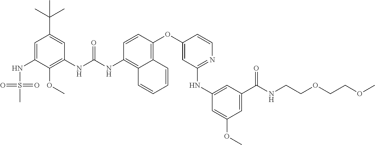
C1=C(NS(=O)(=O)C)C(OC)=C(NC(NC2=C3C(=C(OC4=CC(NC5=CC(C(NCCOCCOC)=O)=CC(OC)=C5)=NC=C4)C=C2)C=CC=C3)=O)C=C1C(C)(C)C
